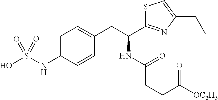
C1=C(NS(O)(=O)=O)C=CC(CC(C2=NC(CC)=CS2)NC(=O)CCC([OC2H5])=O)=C1
